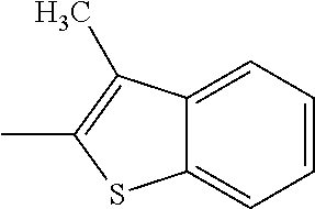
C1=CC=C2C(=C1)SC(C)=C2C
